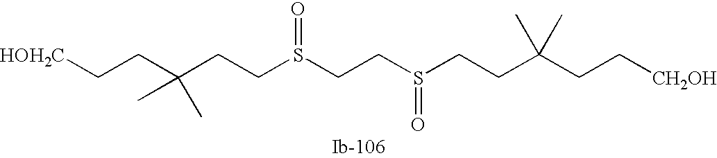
C(CCS(=O)CCS(=O)CCC(C)(C)CC[CH2OH])(C)(C)CC[HOH2C]
